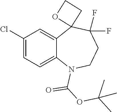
C1(Cl)=CC=C2C(=C1)C1(C(F)(F)CCN2C(=O)OC(C)(C)C)CCO1
